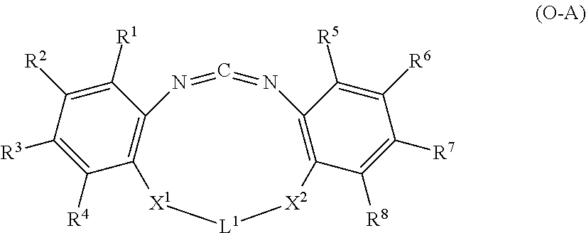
C1([R1])=C([R2])C([R3])=C([R4])C2=C1N=C=NC1=C(C([R8])=C([R7])C([R6])=C1[R5])[X2][L1][X1]2
